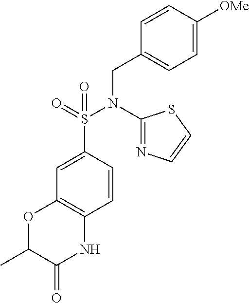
C1=CC(S(N(CC2=CC=C([OMe])C=C2)C2=NC=CS2)(=O)=O)=CC2=C1NC(=O)C(C)O2
